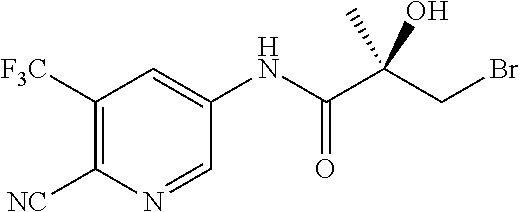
C(C(C(NC1=CC([F3C])=C([NC])N=C1)=O)(O)C)Br
